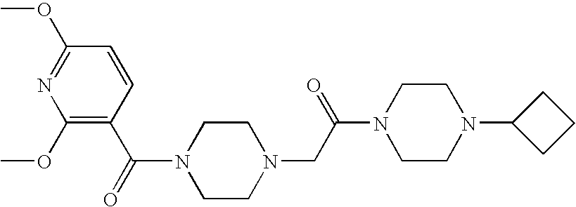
N1(C(=O)C2=C(OC)N=C(OC)C=C2)CCN(CC(N2CCN(C3CCC3)CC2)=O)CC1
